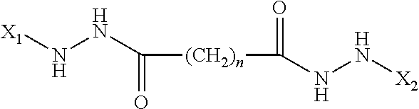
[X1]NNC(=O)[(CH2)n]C(=O)NN[X2]
